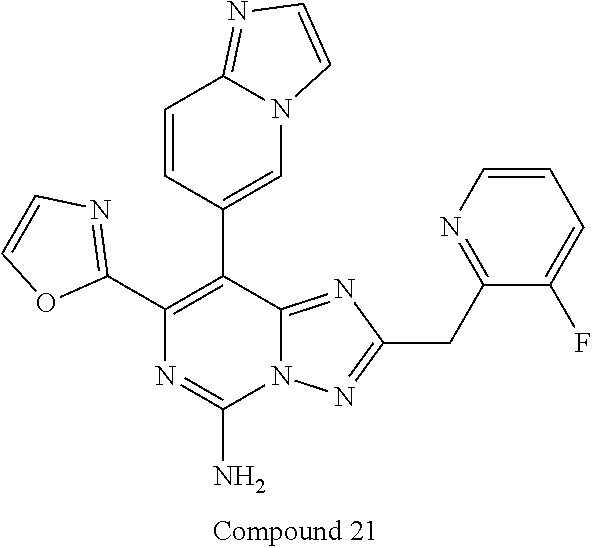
C1(CC2=NN3C(=N2)C(C2=CN4C=CN=C4C=C2)=C(C2=NC=CO2)N=C3N)=NC=CC=C1F
